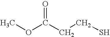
COC(CCS)=O
